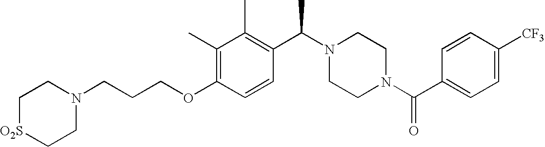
C(OC1=C(C)C(C)=C(C(N2CCN(C(C3=CC=C([CF3])C=C3)=O)CC2)C)C=C1)CCN1CC[O2S]CC1
